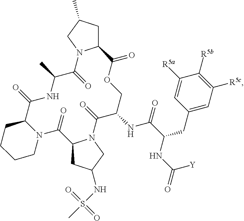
C12CC(C)CN1C(=O)C(C)NC(=O)C1N(C(=O)C3CC(NS(C)(=O)=O)CN3C(=O)C(NC(=O)C(CC3=CC([R5c])=C([R5b])C([R5a])=C3)NC([Y])=O)COC2=O)CCCC1
